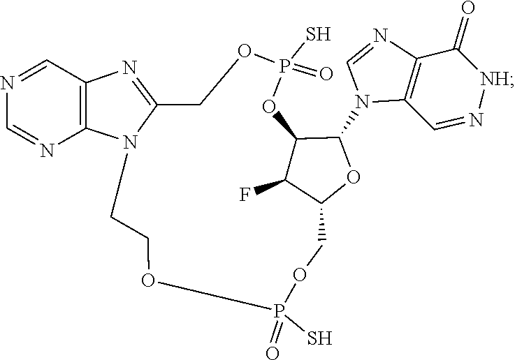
C1=NC2=C(N1C1C3C(F)C(COP(S)(=O)OCCN4C(=NC5=C4N=CN=C5)COP(S)(=O)O3)O1)C=N[NH]C2=O
